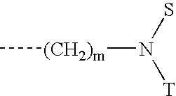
SN([T])[(CH2)m]C
